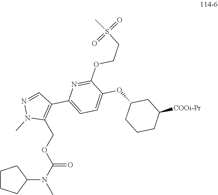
C1(OCCS(C)(=O)=O)=NC(C2=C(COC(N(C)C3CCCC3)=O)N(C)N=C2)=CC=C1OC1CCCC([COOi-Pr])C1
